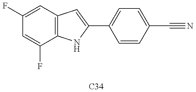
C1(F)=CC2=C(C(F)=C1)NC(C1=CC=C(C#N)C=C1)=C2.[C34]
